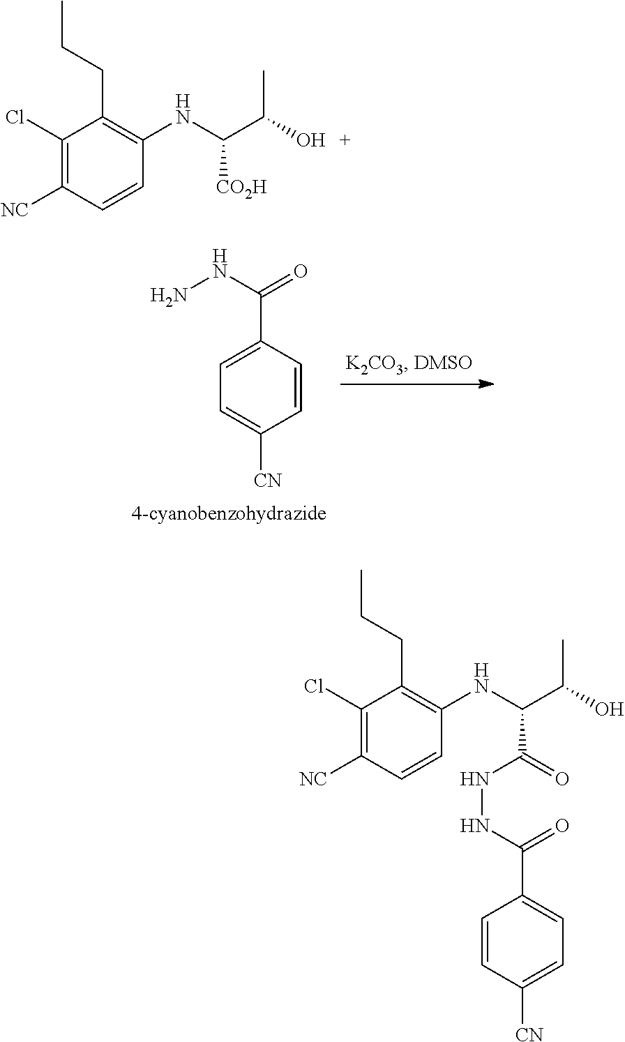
C1=CC(C(NN)=O)=CC=C1[CN].C1(Cl)=C([NC])C=CC(NC(C(O)C)[CO2H])=C1CCC.C1(Cl)=C([NC])C=CC(NC(C(O)C)C(=O)NNC(C2=CC=C([CN])C=C2)=O)=C1CCC
